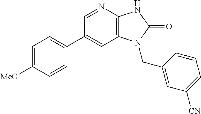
C1(C2=CC=C([MeO])C=C2)=CC2=C(N=C1)NC(=O)N2CC1=CC([CN])=CC=C1
